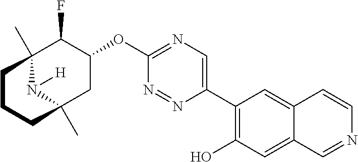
C12(C)C(F)C(OC3=NC=C(C4=C(O)C=C5C(=C4)C=CN=C5)N=N3)CC(C)(N1[H])CCC2
